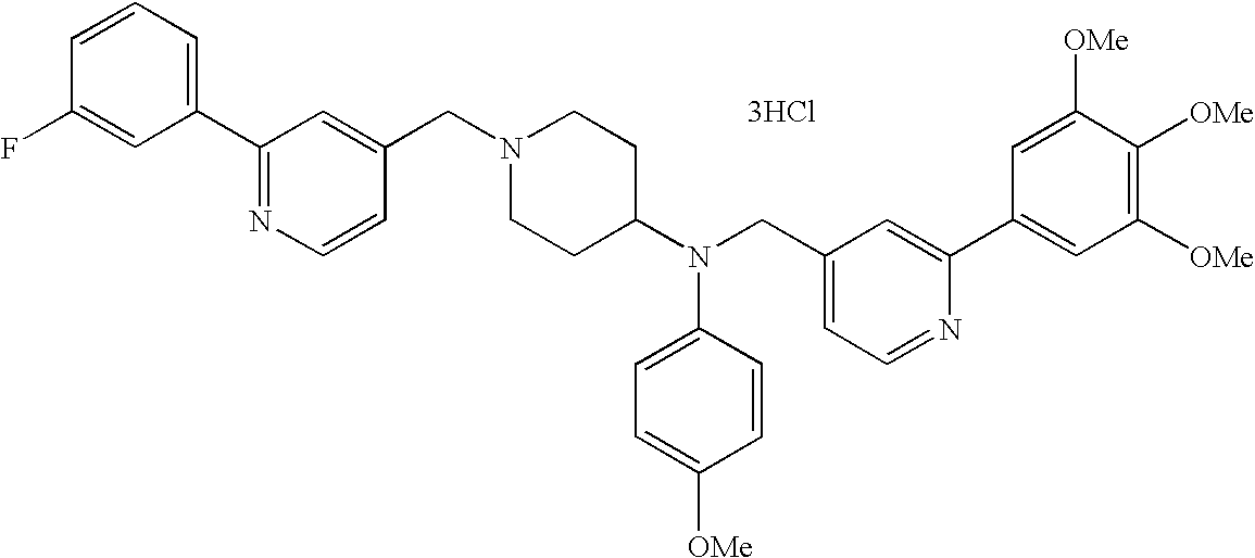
C1=C(F)C=CC=C1C1=NC=CC(CN2CCC(N(CC3=CC=NC(C4=CC([OMe])=C([OMe])C([OMe])=C4)=C3)C3=CC=C([OMe])C=C3)CC2)=C1.[3HCl]
